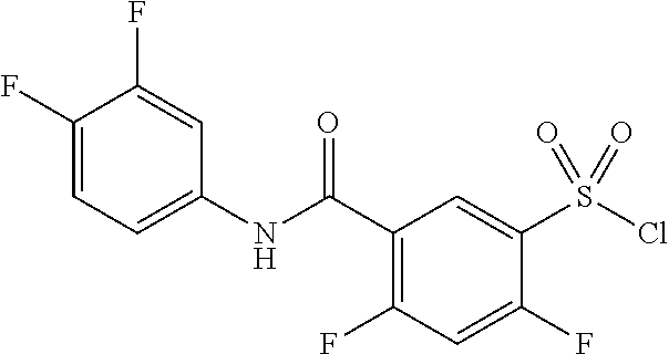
C1(NC(C2=C(F)C=C(F)C(S(=O)(Cl)=O)=C2)=O)=CC=C(F)C(F)=C1
